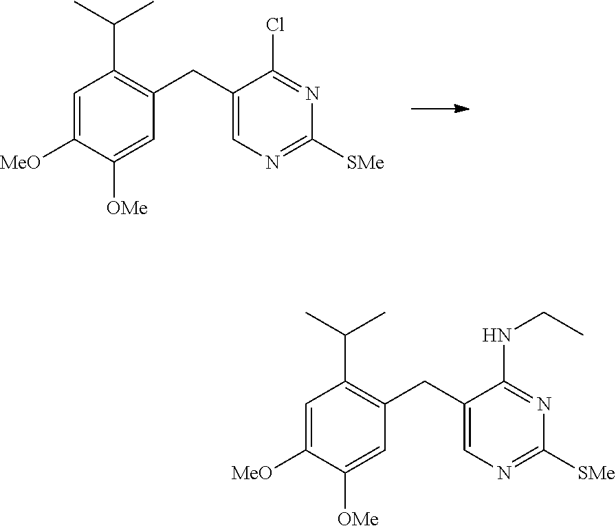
C1=C([MeO])C([OMe])=CC(CC2=CN=C([SMe])N=C2Cl)=C1C(C)C.C1=C([MeO])C([OMe])=CC(CC2=CN=C([SMe])N=C2NCC)=C1C(C)C
